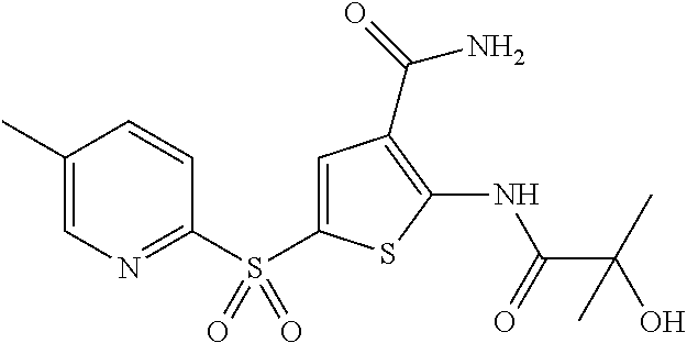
C1=CC(S(C2=CC(C(N)=O)=C(NC(=O)C(O)(C)C)S2)(=O)=O)=NC=C1C
